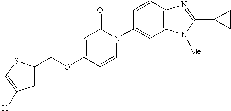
C(OC1=CC(=O)N(C2=CC3=C(C=C2)N=C(C2CC2)N3[Me])C=C1)C1=CC(Cl)=CS1
